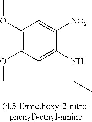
C1(OC)=C(OC)C=C(NCC)C([NO2])=C1
